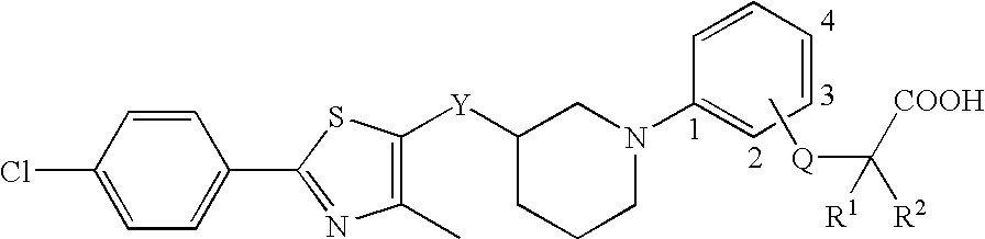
C1=C(Cl)C=CC(C2=NC(C)=C([Y]C3CCCN(C4=CC=CC=C4)C3)S2)=C1.C[Q]C([R2])([COOH])[R1]
